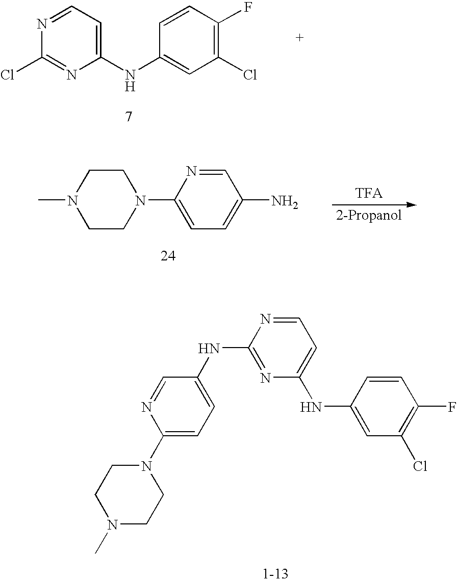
N1=CC=C(NC2=CC(Cl)=C(F)C=C2)N=C1Cl.C1CN(C2=CC=C(N)C=N2)CCN1C.N1(C)CCN(C2=CC=C(NC3=NC(NC4=CC(Cl)=C(F)C=C4)=CC=N3)C=N2)CC1
